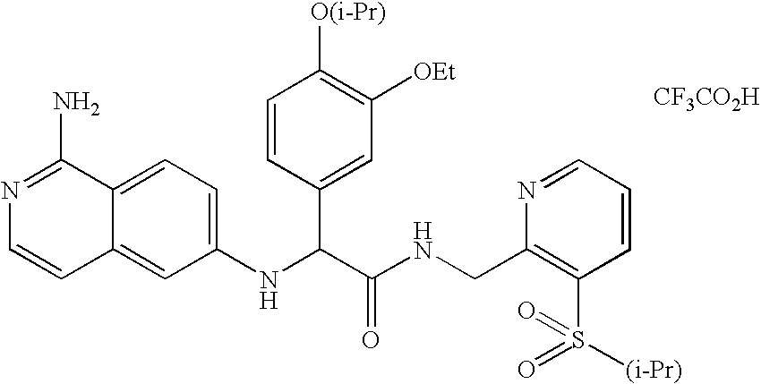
C1(NC(C(NCC2=C(S([(i-Pr)])(=O)=O)C=CC=N2)=O)C2=CC([OEt])=C([O(i-Pr)])C=C2)=CC=C2C(=C1)C=CN=C2N.[CF3CO2H]
